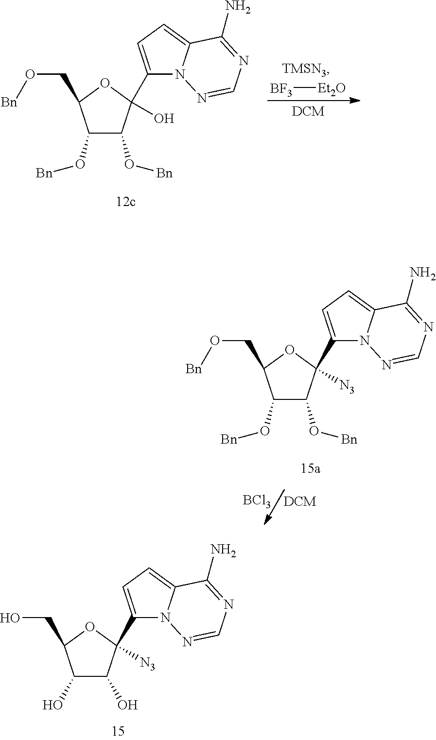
C1(O[Bn])C(O[Bn])C(C2=CC=C3N2N=CN=C3N)(O)OC1CO[Bn].[TMSN3].[DCM].[BF3][Et2O].C1(O[Bn])C(O[Bn])C(C2=CC=C3N2N=CN=C3N)([N3])OC1CO[Bn].[BCl3].C1(O)C(O)C(C2=CC=C3N2N=CN=C3N)([N3])OC1CO
